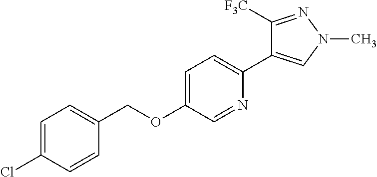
C1(OCC2=CC=C(Cl)C=C2)=CC=C(C2=CN(C)N=C2[F3C])N=C1
